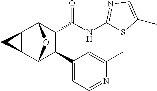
S1C(NC(C2C(C3=CC=NC(C)=C3)C3OC2C2C3C2)=O)=NC=C1C
